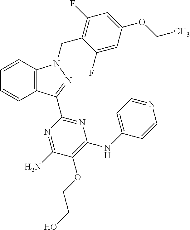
C12=C(C=CC=C1)N(CC1=C(F)C=C(OCC)C=C1F)N=C2C1=NC(NC2=CC=NC=C2)=C(OCCO)C(N)=N1
